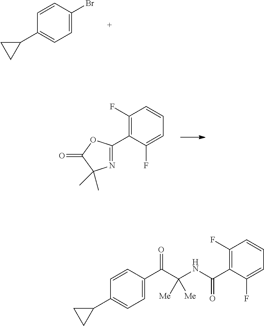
C1(F)=C(C2=NC(C)(C)C(=O)O2)C(F)=CC=C1.C1=C(Br)C=CC(C2CC2)=C1.C1(F)=C(C(NC(C(C2=CC=C(C3CC3)C=C2)=O)([Me])[Me])=O)C(F)=CC=C1
